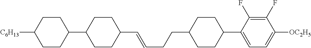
C1CC([C6H13])CCC1C1CCC(C=CCCC2CCC(C3=CC=C([OC2H5])C(F)=C3F)CC2)CC1
